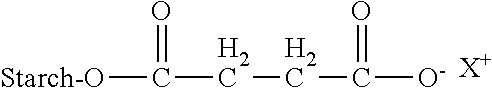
[Starch-O]C(=O)CCC(=O)[O-].[X+]
